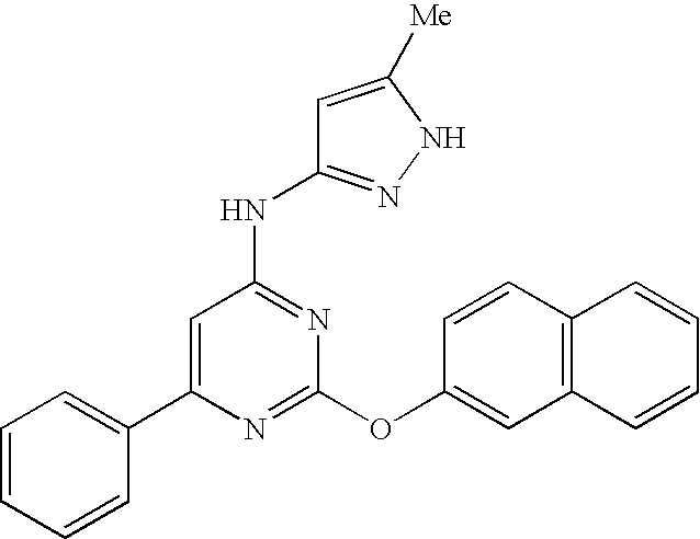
C1(C2=CC=CC=C2)=CC(NC2=NNC([Me])=C2)=NC(OC2=CC3=C(C=C2)C=CC=C3)=N1
